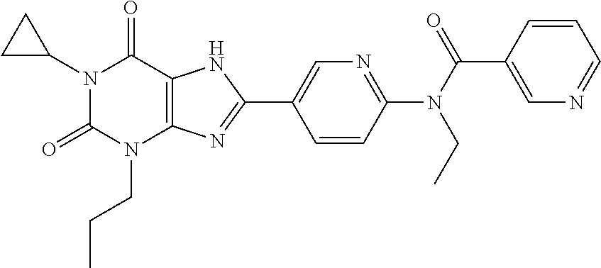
N1(C2CC2)C(=O)N(CCC)C2=C(C1=O)NC(C1=CN=C(N(C(=O)C3=CN=CC=C3)CC)C=C1)=N2
